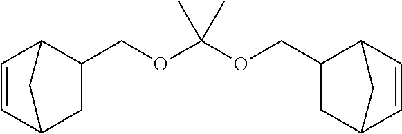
C1C(COC(OCC2C3C=CC(C3)C2)(C)C)C2C=CC1C2
